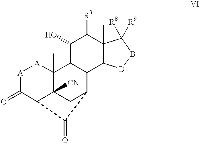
C1(O)C2C(C3C(C)(C1[R3])C([R8])([R9])BB3)C1CC3([CN])C2(C)[A][A]C(=O)C3C1=O
